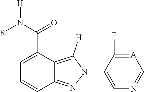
N([R])([H])C(C1=CC=CC2=NN(C3=CN=C[A]=C3F)C([H])=C12)=O
